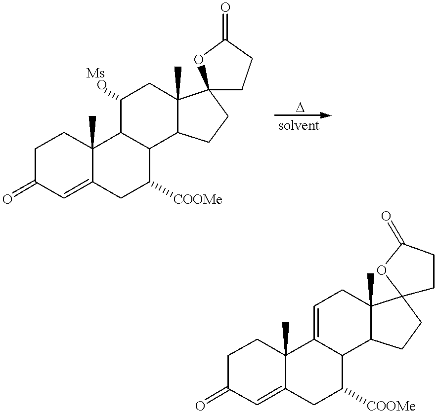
C1C(=O)C=C2C(C)(C1)C1C(C([COOMe])C2)C2C(C)(CC1[Ms   O])C1(CC2)CCC(=O)O1.C1C(=O)C=C2C(C)(C1)C1=CCC3(C)C(C1C([COOMe])C2)CCC31CCC(=O)O1
